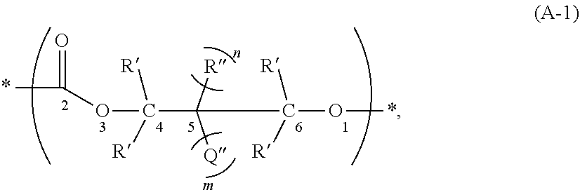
CC(=O)OC(C([R])([Q])C([R])([R])OC)([R])[R]
